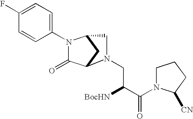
C1(=O)C2CC(CN2CC([BocHN])C(=O)N2CCCC2[CN])N1C1=CC=C(F)C=C1
